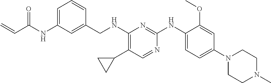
C1(NC(C=C)=O)=CC=CC(CNC2=C(C3CC3)C=NC(NC3=CC=C(N4CCN(C)CC4)C=C3OC)=N2)=C1
